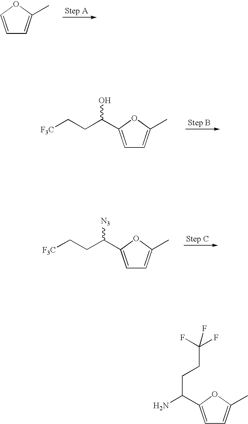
C1=COC(C)=C1.C1=C(C(CC[F3C])O)OC(C)=C1.C1=C(C(CC[F3C])[N3])OC(C)=C1.C1=C(C(N)CCC(F)(F)F)OC(C)=C1
